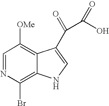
C1=NC(Br)=C2C(=C1[OMe])C(C(=O)C(O)=O)=CN2
